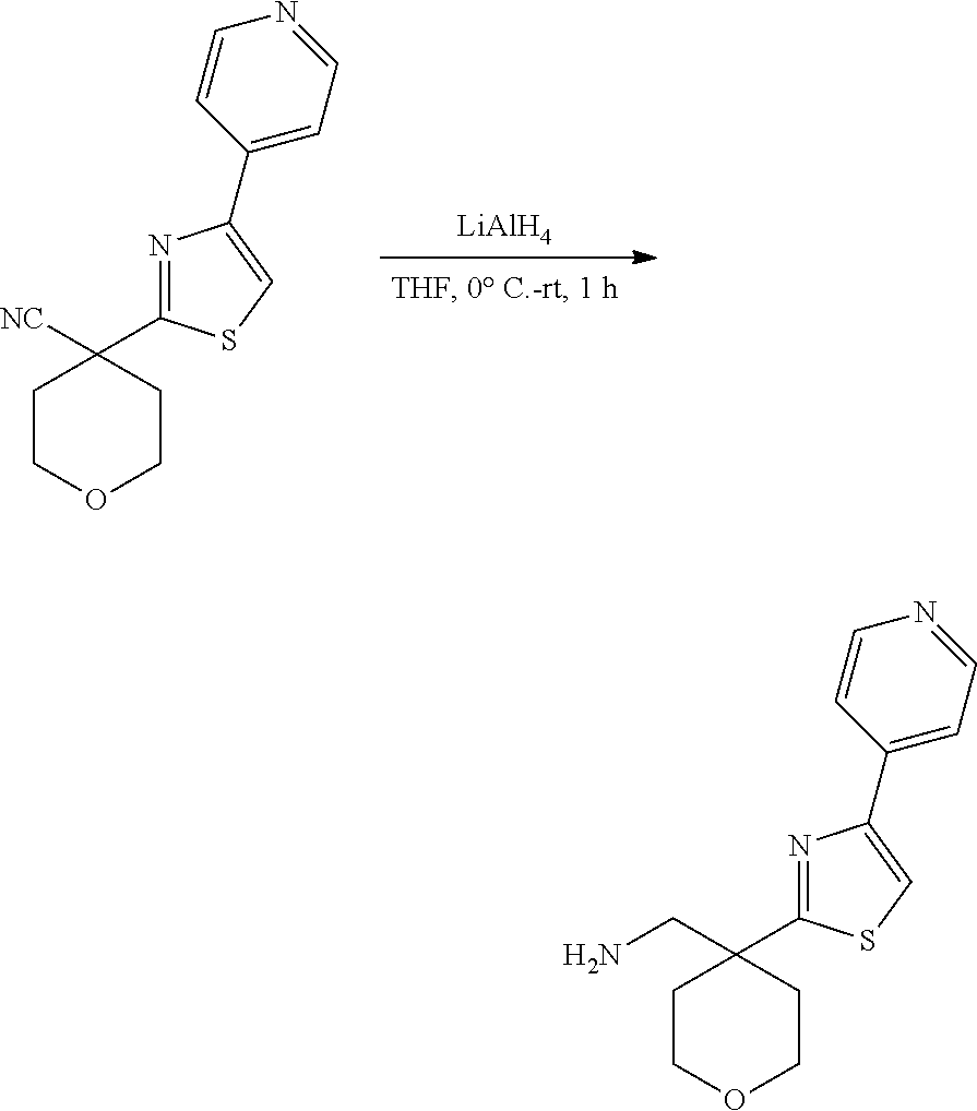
[LiAlH4].C1(C2([NC])CCOCC2)=NC(C2=CC=NC=C2)=CS1.C1(C2(CN)CCOCC2)=NC(C2=CC=NC=C2)=CS1
